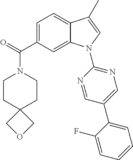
O=C(C1=CC=C2C(=C1)N(C1=NC=C(C3=CC=CC=C3F)C=N1)C=C2C)N1CCC2(CC1)COC2
